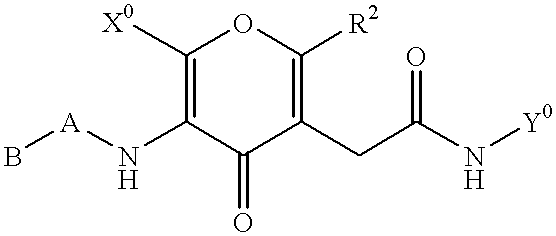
B[A]NC1=C([X0])OC([R2])=C(CC(=O)N[Y0])C1=O
